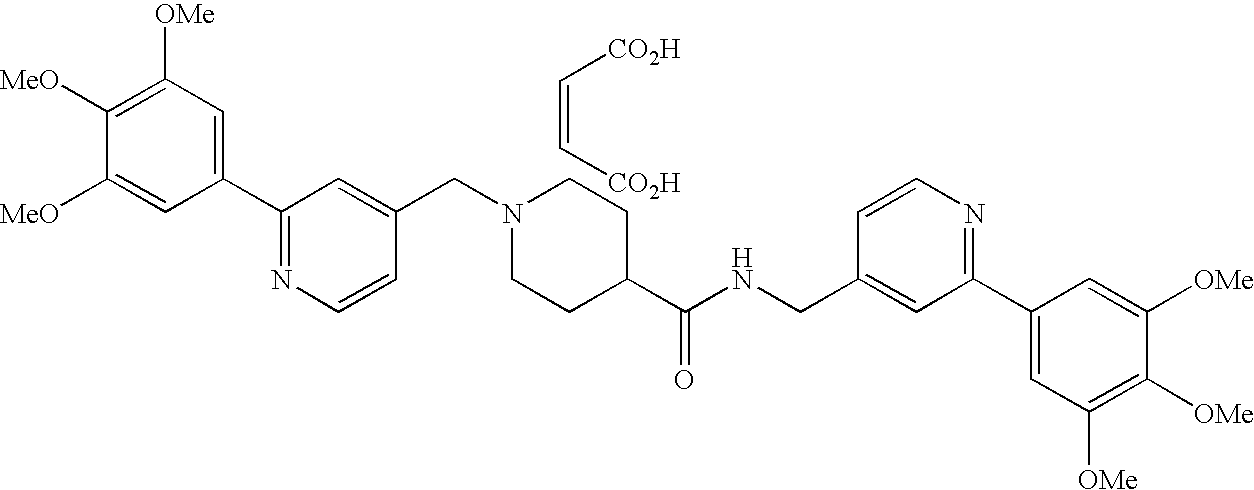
C1(C2=NC=CC(CN3CCC(C(NCC4=CC(C5=CC([OMe])=C([OMe])C([OMe])=C5)=NC=C4)=O)CC3)=C2)=CC([OMe])=C([MeO])C([MeO])=C1.C(=C[CO2H])[CO2H]
